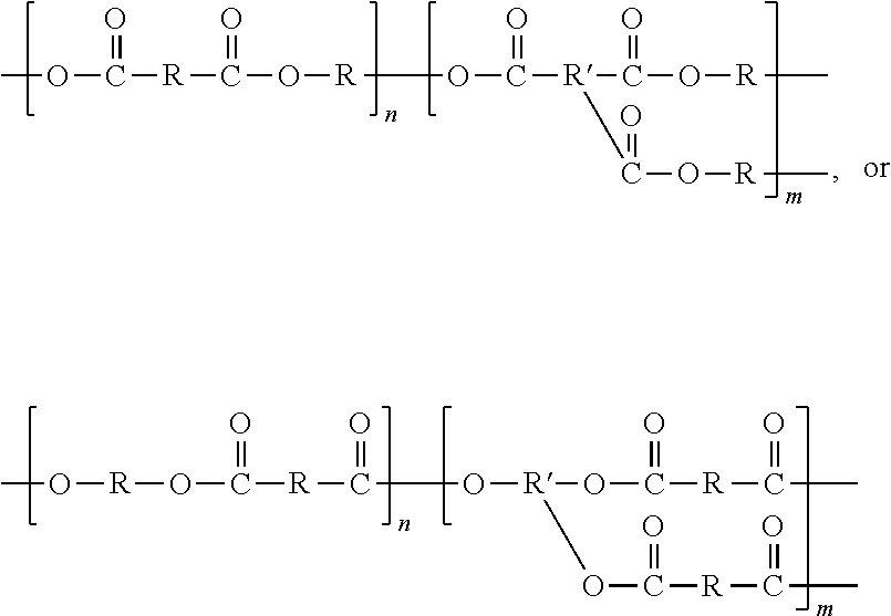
CO[R]OC(=O)[R]C(O[R](OC(=O)[R]C(C)=O)OC(=O)[R]C(C)=O)=O.COC(=O)[R]C(=O)O[R]OC(=O)[R](C(=O)O[R]C)C(=O)O[R]C
